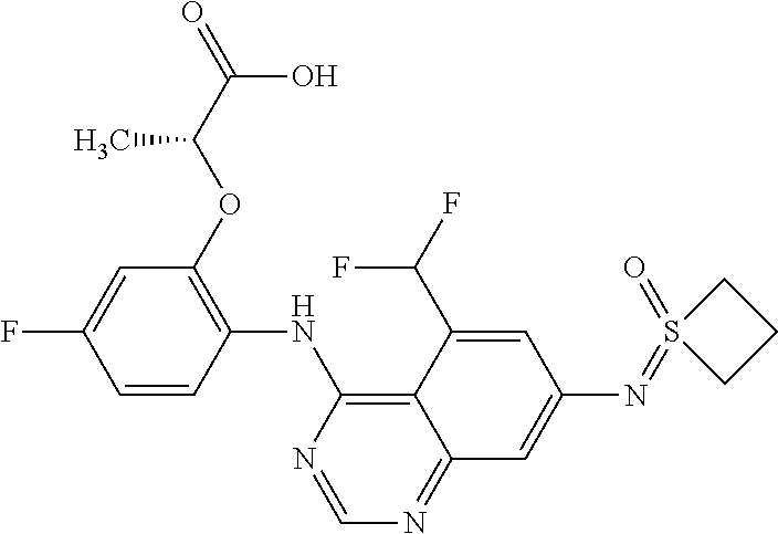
C1=CC(NC2=C3C(=NC=N2)C=C(N=S2(=O)CCC2)C=C3C(F)F)=C(OC(C(=O)O)C)C=C1F
